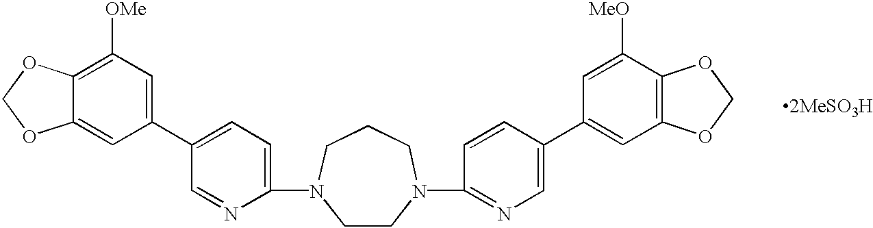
C1(C2=CC=C(N3CCN(C4=NC=C(C5=CC6=C(C([MeO])=C5)OCO6)C=C4)CCC3)N=C2)=CC([OMe])=C2C(=C1)OCO2.[2MeSO3H]
